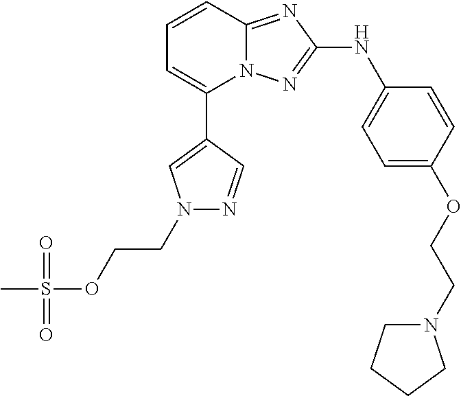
C1=CC2=NC(NC3=CC=C(OCCN4CCCC4)C=C3)=NN2C(C2=CN(CCOS(C)(=O)=O)N=C2)=C1
